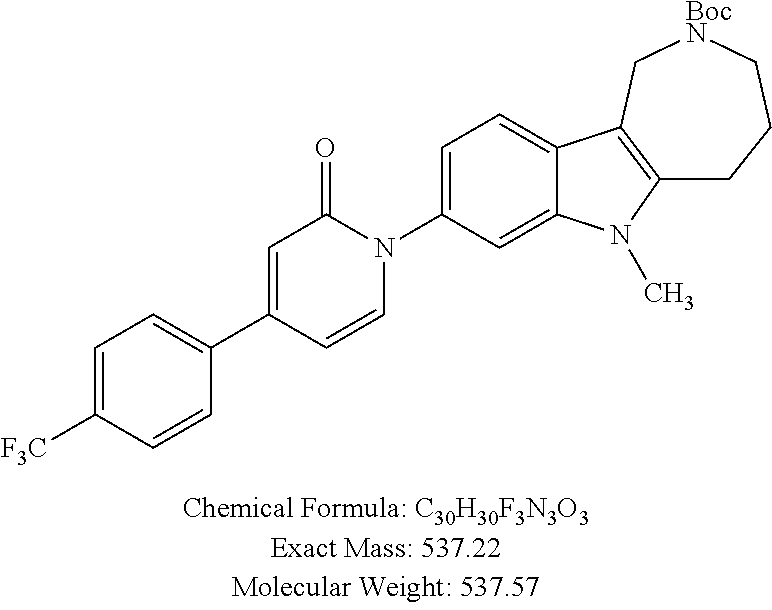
C1=C([F3C])C=CC(C2=CC(=O)N(C3=CC=C4C(=C3)N(C)C3=C4C[BocN]CCC3)C=C2)=C1
